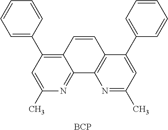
C1=CC2=C(C3=CC=CC=C3)C=C(C)N=C2C2=C1C(C1=CC=CC=C1)=CC(C)=N2.[BCP]
